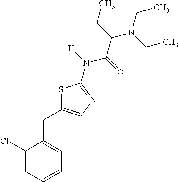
C1(Cl)=CC=CC=C1CC1=CN=C(N([H])C(=O)C(CC)N(CC)CC)S1
